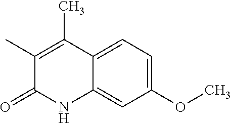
C1(OC)=CC=C2C(=C1)NC(=O)C(C)=C2C
